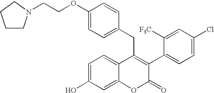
C1(OCCN2CCCC2)=CC=C(CC2=C(C3=CC=C(Cl)C=C3[F3C])C(=O)OC3=CC(O)=CC=C23)C=C1
